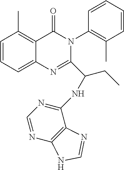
C1=CC=C2C(=C1C)C(=O)N(C1=C(C)C=CC=C1)C(C(CC)NC1=NC=NC3=C1N=CN3)=N2
